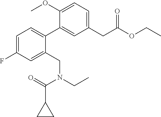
C1=C(F)C=C(CN(CC)C(C2CC2)=O)C(C2=CC(CC(OCC)=O)=CC=C2OC)=C1
